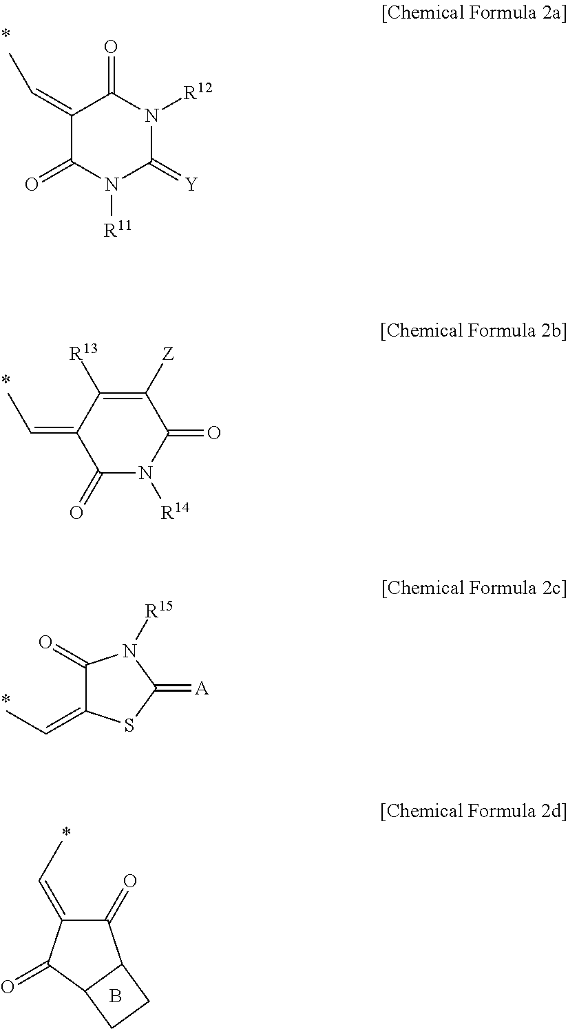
C1(=CC)C(=O)N([R11])C(=[Y])N([R12])C1=O.C1(=O)N([R14])C(=O)C([Z])=C([R13])C1=CC.C1(=O)C(=CC)SC(=[A])N1[R15].C1(=O)C(=CC)C(=O)C2C1CC2.B
